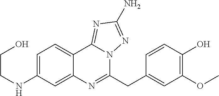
C1=C(NCCO)C=C2C(=C1)C1=NC(N)=NN1C(CC1=CC(OC)=C(O)C=C1)=N2
